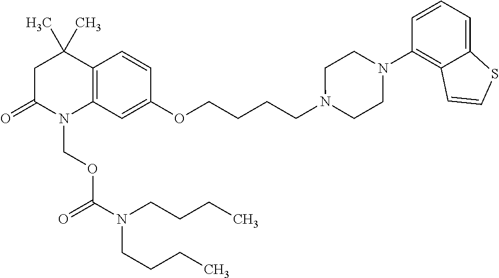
C1C(=O)N(COC(N(CCCC)CCCC)=O)C2=C(C1(C)C)C=CC(OCCCCN1CCN(C3=C4C(=CC=C3)SC=C4)CC1)=C2
